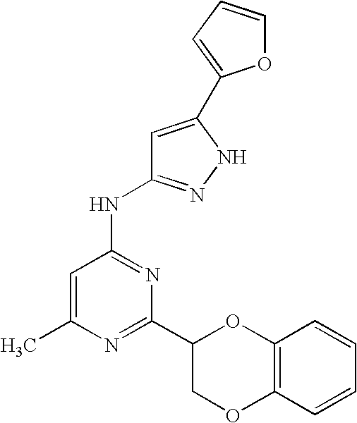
N1=C(C2COC3=C(O2)C=CC=C3)N=C(NC2=NNC(C3=CC=CO3)=C2)C=C1C
